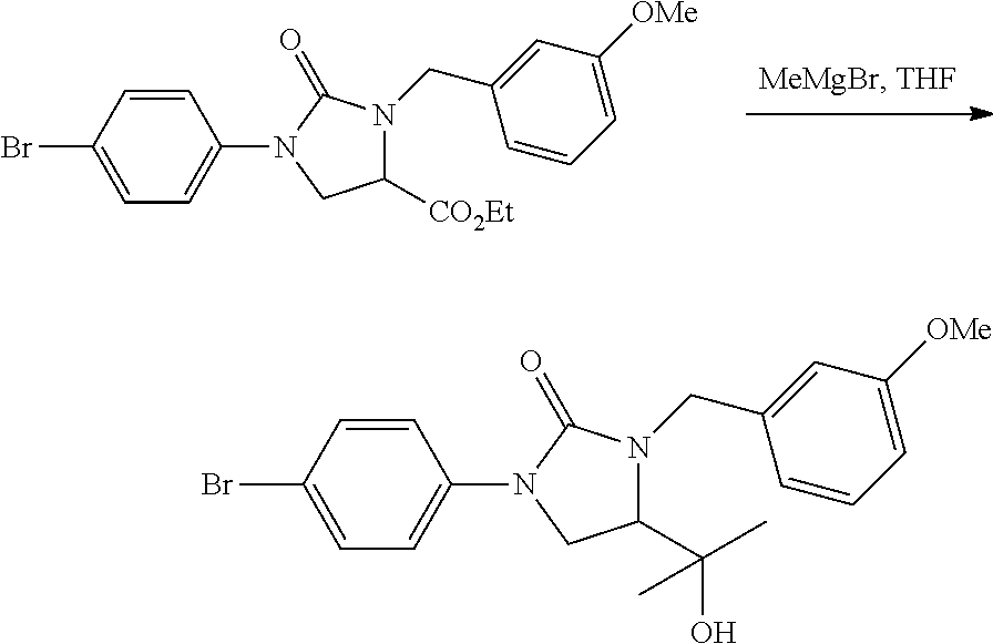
C1=CC(N2CC([CO2Et])N(CC3=CC([OMe])=CC=C3)C2=O)=CC=C1Br.C1=CC(N2CC(C(O)(C)C)N(CC3=CC([OMe])=CC=C3)C2=O)=CC=C1Br
